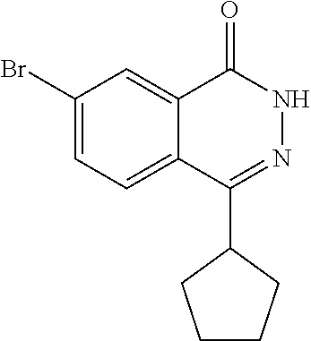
C1(Br)=CC=C2C(=C1)C(=O)NN=C2C1CCCC1
